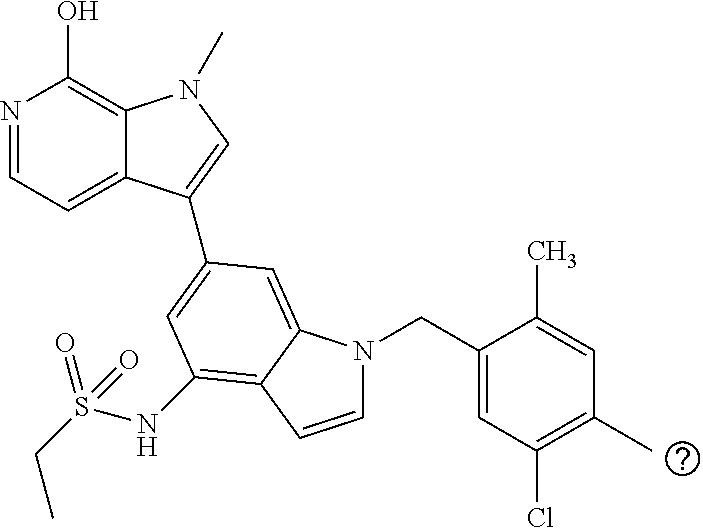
N1=CC=C2C(=C1O)N(C)C=C2C1=CC(NS(CC)(=O)=O)=C2C(=C1)N(CC1=CC(Cl)=C(C)C=C1C)C=C2
